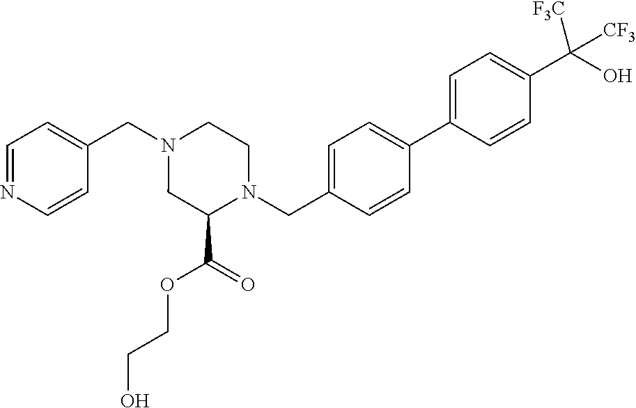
C1=NC=CC(CN2CC(C(=O)OCCO)N(CC3=CC=C(C4=CC=C(C(O)([CF3])[CF3])C=C4)C=C3)CC2)=C1
